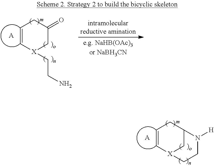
C1=C[X]2CC(C1)N([H])CC2.[A].C1=C[X](CCN)CC(=O)C1.[A]
